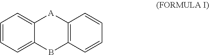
C1=CC=C2C(=C1)[A]C1=C(B2)C=CC=C1
